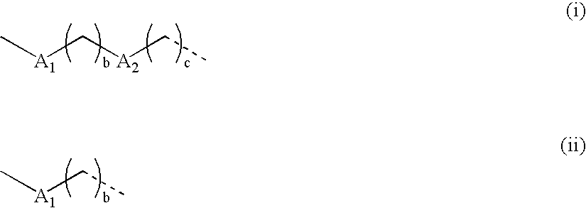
C[A1]C[A2]CC.C[A1]CC
